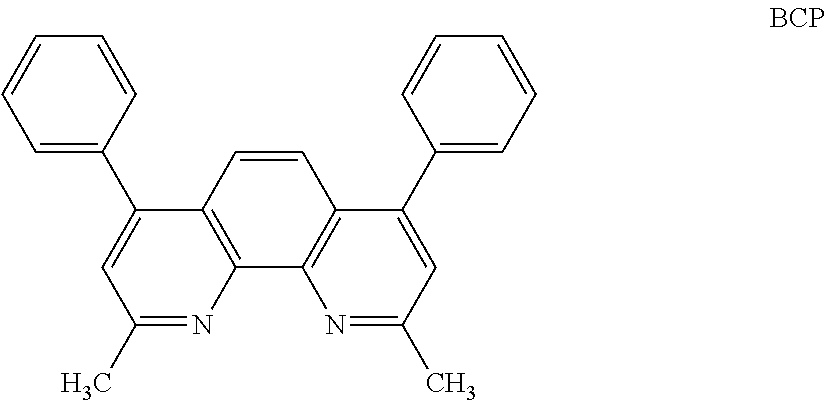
C1=C(C2=CC=CC=C2)C2=C(N=C1C)C1=C(C=C2)C(C2=CC=CC=C2)=CC(C)=N1
